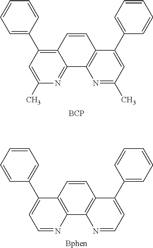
C1=C(C2=C3C(=NC(C)=C2)C2=C(C=C3)C(C3=CC=CC=C3)=CC(C)=N2)C=CC=C1.[BCP].C1=CC=CC=C1C1=CC=NC2=C1C=CC1=C2N=CC=C1C1=CC=CC=C1.[Bphen]
